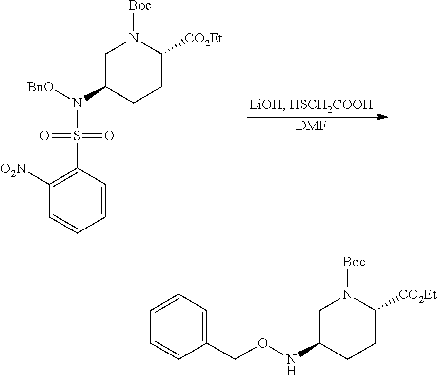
[DMF].C1([O2N])=C(S(=O)(=O)N([BnO])C2CCC([CO2Et])N([Boc])C2)C=CC=C1.N(OCC1=CC=CC=C1)C1CCC([CO2Et])N([Boc])C1
